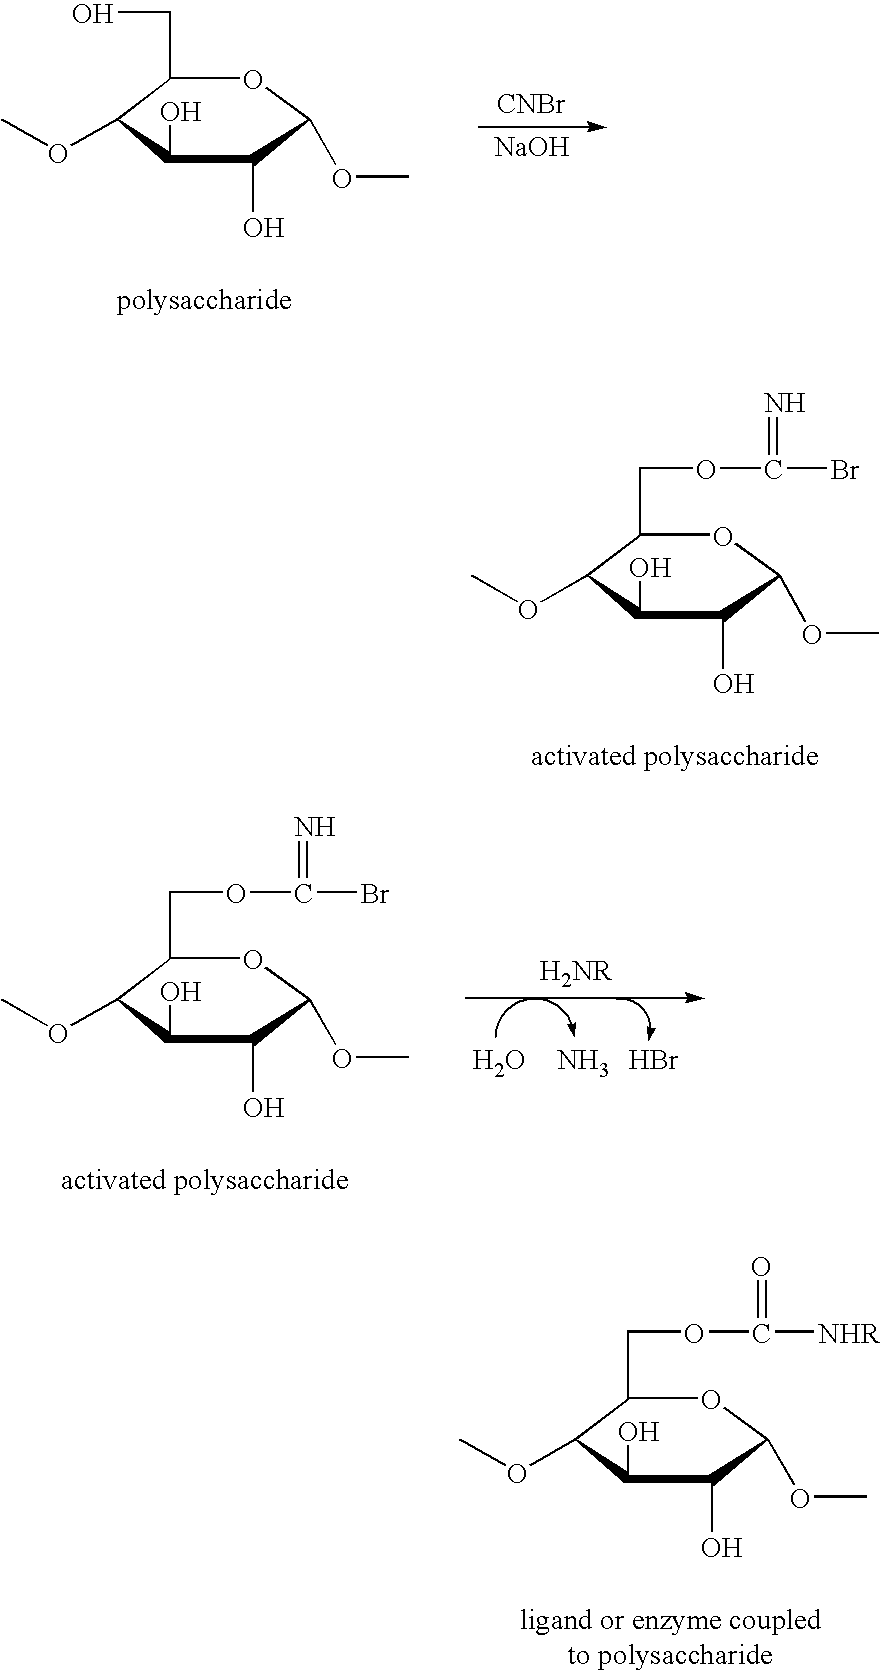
C1(COC(=O)[NHR])C(OC)C(O)C(O)C(OC)O1.[CNBr].[NaOH].C1(CO)C(OC)C(O)C(O)C(OC)O1.C1(COC(=N)Br)C(OC)C(O)C(O)C(OC)O1.O.N.Br.C1(COC(=N)Br)C(OC)C(O)C(O)C(OC)O1
